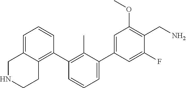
C12=CC=CC(C3=C(C)C(C4=CC(OC)=C(CN)C(F)=C4)=CC=C3)=C1CCNC2
